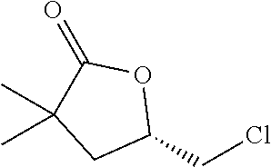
C1(CCl)OC(=O)C(C)(C)C1
